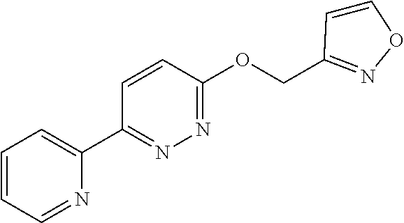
C1=CC=NC(C2=NN=C(OCC3=NOC=C3)C=C2)=C1
